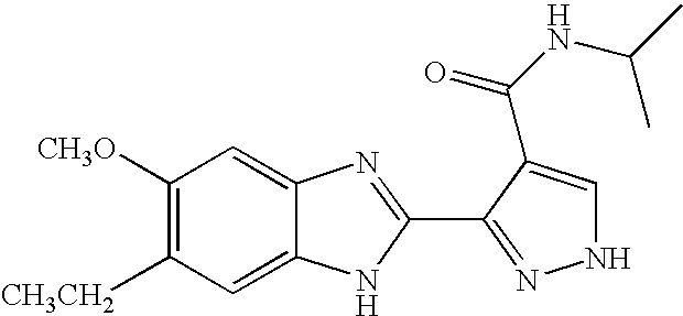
C1([CH3CH2])=C([CH3O])C=C2C(=C1)NC(C1=NNC=C1C(NC(C)C)=O)=N2
